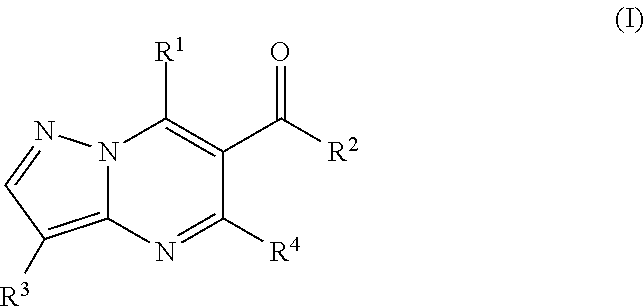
N12C(=C([R3])C=N1)N=C([R4])C(C(=O)[R2])=C2[R1]
